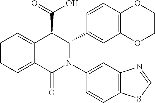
C1=CC=C2C(=C1)C(C(=O)O)C(C1=CC3=C(C=C1)OCCO3)N(C1=CC3=C(C=C1)SC=N3)C2=O
